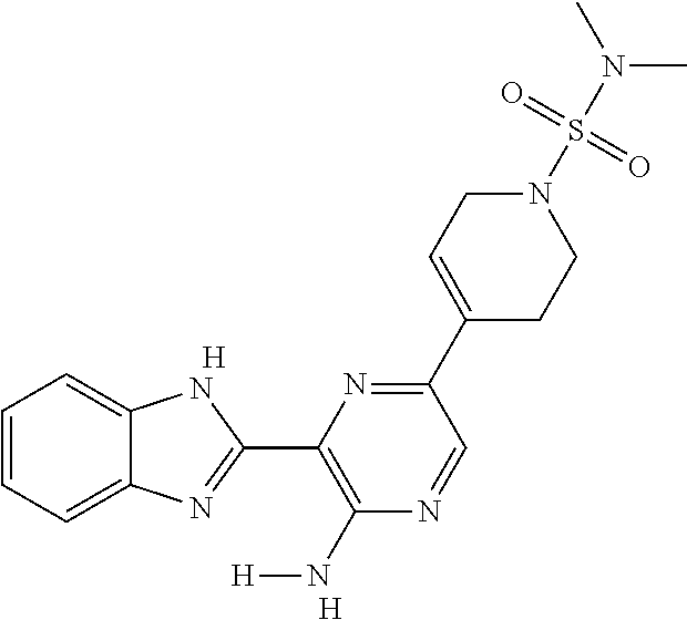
C1=CC=C2C(=C1)NC(C1=C(N[H])N=CC(C3=CCN(S(N(C)C)(=O)=O)CC3)=N1)=N2.[H].[H]
